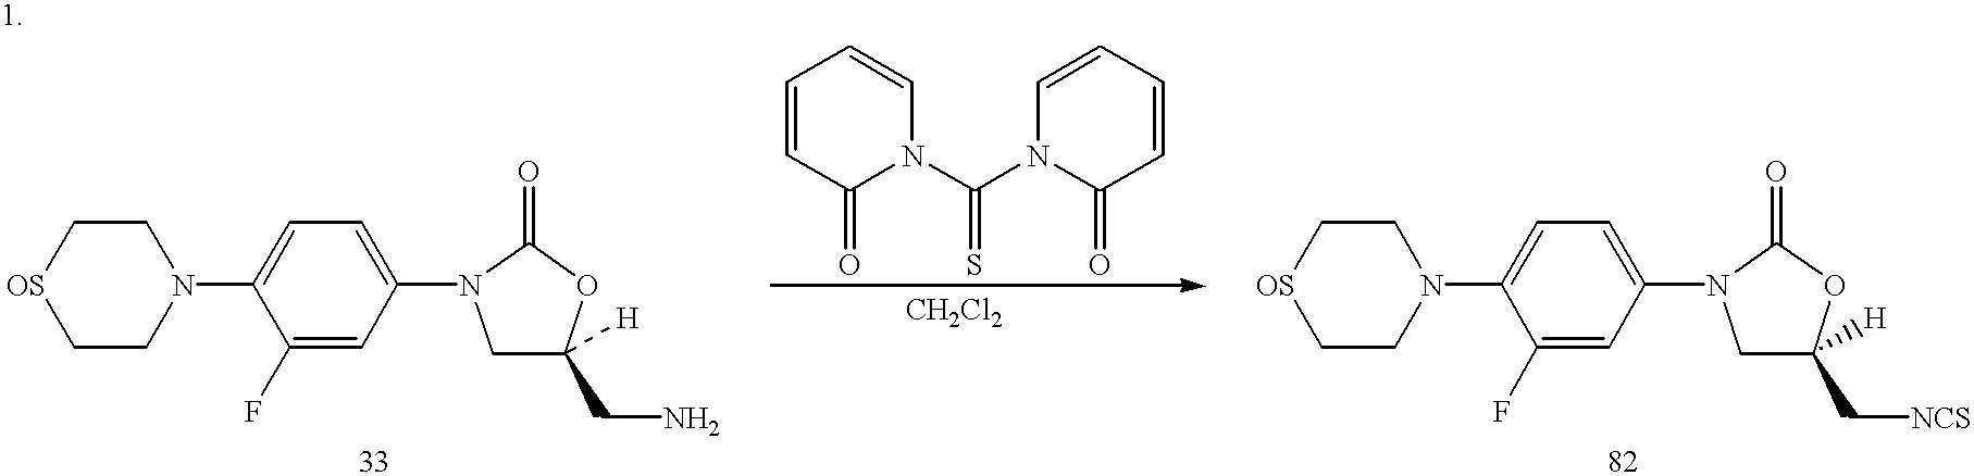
C1CN(C2=CC=C(N3CC(CN)([H])OC3=O)C=C2F)CC[OS]1.C1=CC(=O)N(C(N2C(=O)C=CC=C2)=S)C=C1.C1CN(C2=CC=C(N3CC(C[NCS])([H])OC3=O)C=C2F)CC[OS]1
